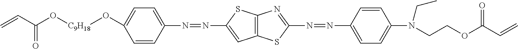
C12=C(SC(N=NC3=CC=C(O[C9H18]OC(C=C)=O)C=C3)=C1)N=C(N=NC1=CC=C(N(CCOC(C=C)=O)CC)C=C1)S2
